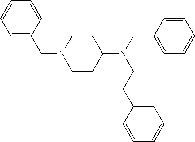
C(N1CCC(N(CC2=CC=CC=C2)CCC2=CC=CC=C2)CC1)C1=CC=CC=C1
